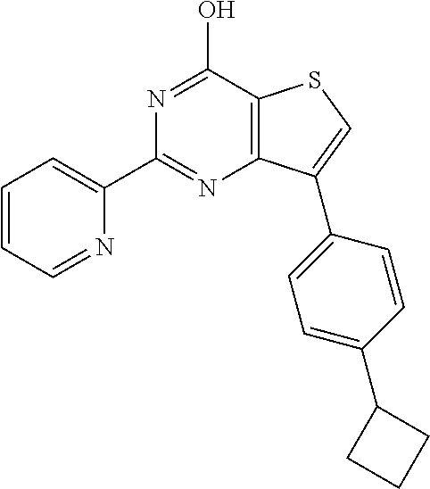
C1(C2=NC3=C(C(O)=N2)SC=C3C2=CC=C(C3CCC3)C=C2)=CC=CC=N1
